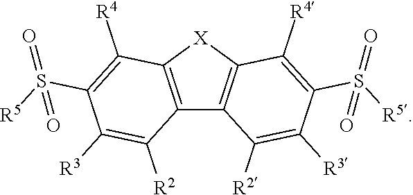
C12=C([X]C3=C1C([R2])=C([R3])C(S([R5])(=O)=O)=C3[R4])C([R4])=C(S([R5])(=O)=O)C([R3])=C2[R2]
